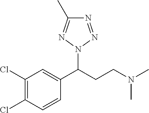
C1(Cl)=C(Cl)C=CC(C(CCN(C)C)N2N=NC(C)=N2)=C1
